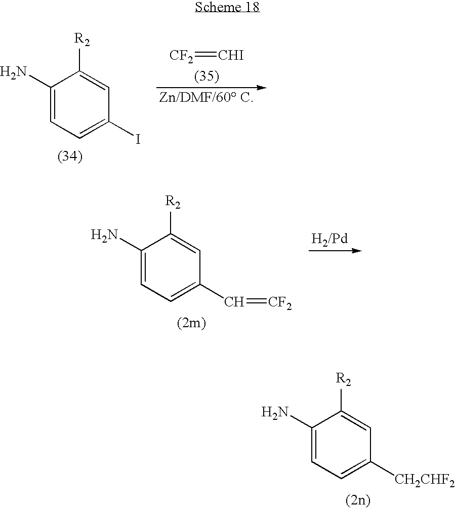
C1(N)=CC=C(I)C=C1[R2].[CF2]=[CHI].C1(N)=CC=C(C=[CF2])C=C1[R2].C1(N)=CC=C([CH2CHF2])C=C1[R2]
